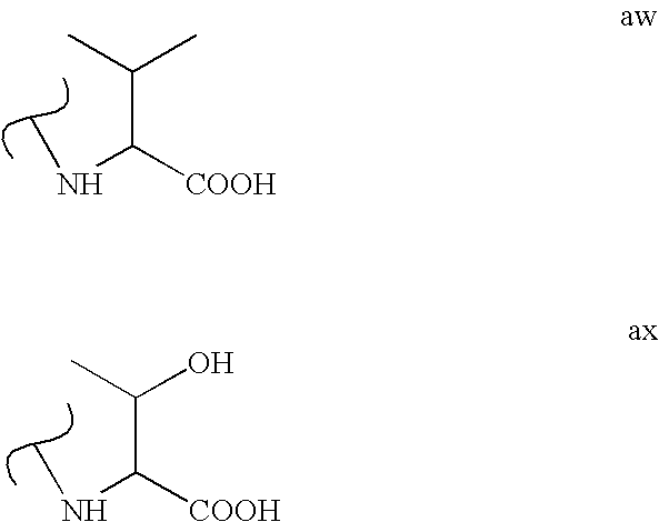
CNC([COOH])C(C)C.CNC([COOH])C(O)C
